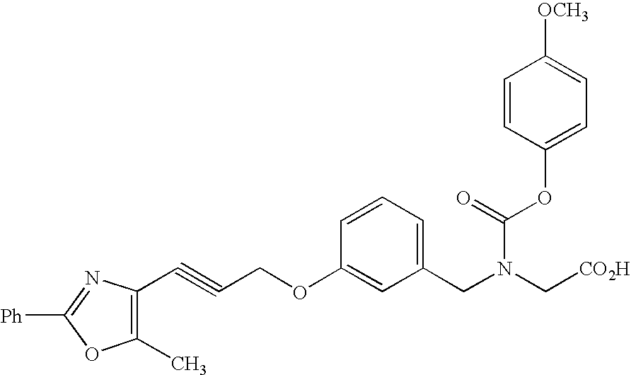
C1(C)=C(C#CCOC2=CC(CN(C[CO2H])C(OC3=CC=C([OCH3])C=C3)=O)=CC=C2)N=C([Ph])O1
